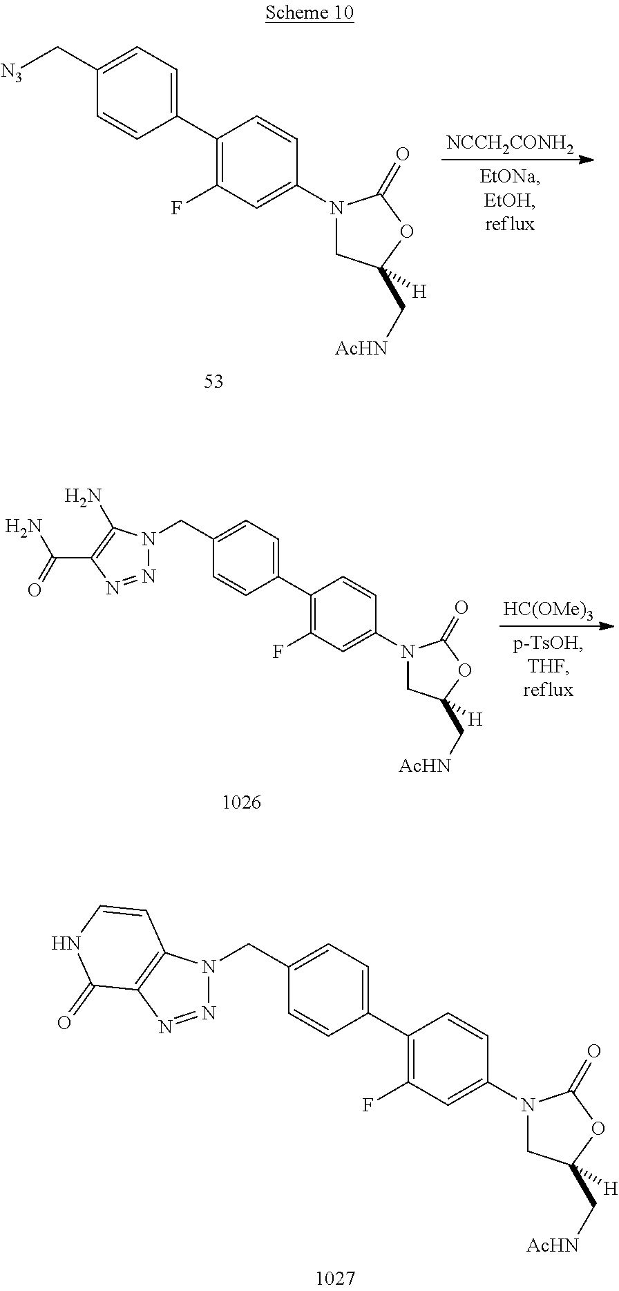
C1(CN2N=NC3=C2C=CNC3=O)=CC=C(C2=C(F)C=C(N3CC(C[AcHN])([H])OC3=O)C=C2)C=C1.C1(C[N3])=CC=C(C2=C(F)C=C(N3CC(C[AcHN])([H])OC3=O)C=C2)C=C1.[NCCH2CONH2].C1(CN2N=NC(C(N)=O)=C2N)=CC=C(C2=C(F)C=C(N3CC(C[AcHN])([H])OC3=O)C=C2)C=C1.[HC(OMe)3]
